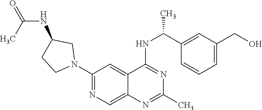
C1(N2CC(NC(=O)C)CC2)=NC=C2C(=C1)C(NC(C1=CC(CO)=CC=C1)C)=NC(C)=N2
